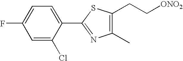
C1(C2=NC(C)=C(CC[ONO2])S2)=CC=C(F)C=C1Cl
